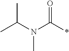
N(C(*)=O)(C)C(C)C
